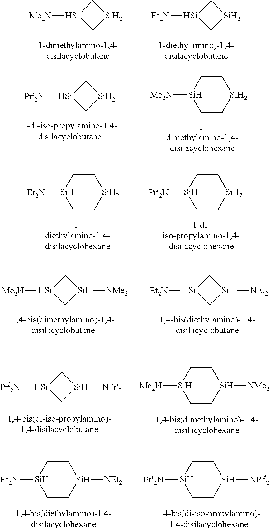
C1[Si]([Me2N])C[Si]1.C1[Si]([Et2N])C[Si]1.C1[Si]([Pri2N])C[Si]1.[Si]1([Me2N])CC[Si]CC1.[Si]1([Et2N])CC[Si]CC1.[Si]1([Pri2N])CC[Si]CC1.C1[Si]([Me2N])C[Si]1[NMe2].C1[Si]([Et2N])C[Si]1[NEt2].C1[Si]([Pri2N])C[Si]1[NPri2].[Si]1([Me2N])CC[Si]([NMe2])CC1.[Si]1([Et2N])CC[Si]([NEt2])CC1.[Si]1([Pri2N])CC[Si]([NPri2])CC1
